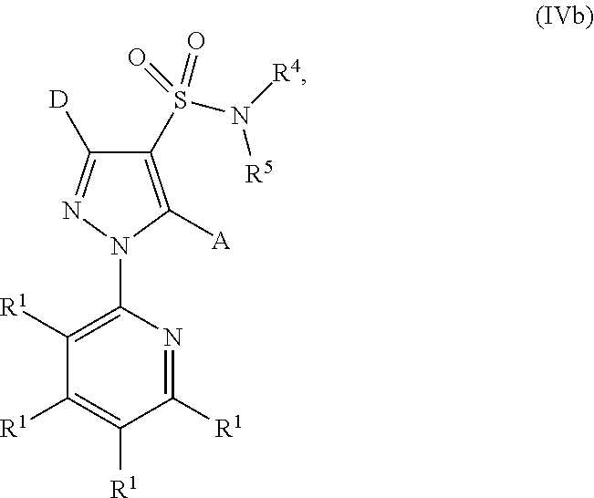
C1(S(=O)(N([R4])[R5])=O)=C([A])N(C2=C([R1])C([R1])=C([R1])C([R1])=N2)N=C1[D]
